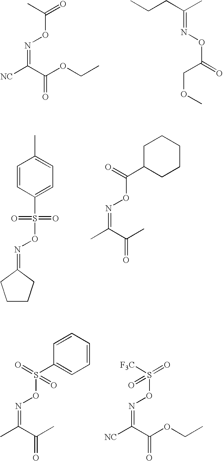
CC(=O)ON=C([NC])C(OCC)=O.CCCC(C)=NOC(=O)COC.C1=CC(S(=O)(=O)ON=C2CCCC2)=CC=C1C.O=C(C1CCCCC1)ON=C(C)C(C)=O.O=S(C1=CC=CC=C1)(ON=C(C)C(C)=O)=O.[F3C]S(=O)(ON=C([NC])C(OCC)=O)=O
